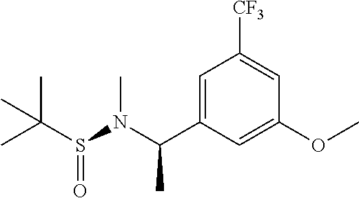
C1=C(C(N(S(C(C)(C)C)=O)C)C)C=C(OC)C=C1[CF3]
